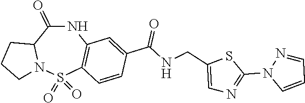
N1C(=O)C2N(S(=O)(=O)C3=C1C=C(C(NCC1=CN=C(N4C=CC=N4)S1)=O)C=C3)CCC2
